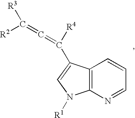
C([R4])(=C=C([R3])[R2])C1=CN([R1])C2=C1C=CC=N2
